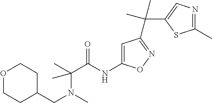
C(C)(C(=O)NC1=CC(C(C2=CN=C(C)S2)(C)C)=NO1)(N(CC1CCOCC1)C)C
